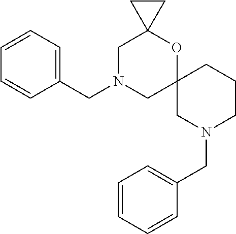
C1=CC=C(CN2CC3(OC4(C2)CC4)CN(CC2=CC=CC=C2)CCC3)C=C1
